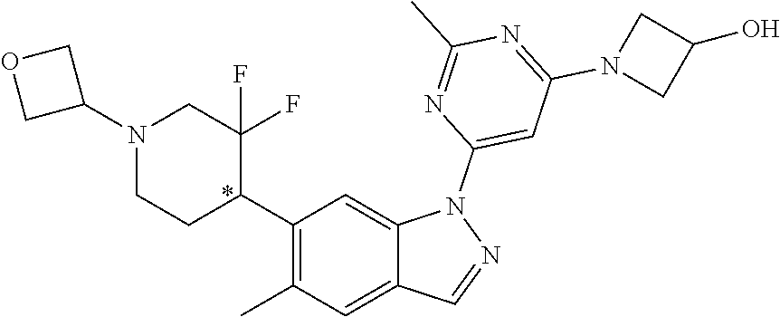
C1(C2C(F)(F)CN(C3COC3)CC2)=C(C)C=C2C(=C1)N(C1=CC(N3CC(O)C3)=NC(C)=N1)N=C2
